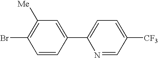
C1(Br)=C([Me])C=C(C2=CC=C([CF3])C=N2)C=C1
